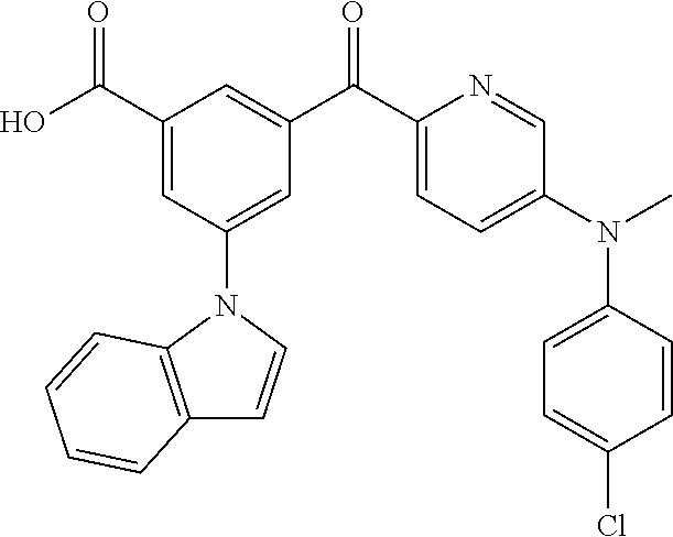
C1(C(O)=O)=CC(N2C3=C(C=C2)C=CC=C3)=CC(C(C2=CC=C(N(C)C3=CC=C(Cl)C=C3)C=N2)=O)=C1
